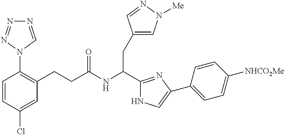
C1=CC(Cl)=CC(CCC(NC(C2=NC(C3=CC=C([NHCO2Me])C=C3)=CN2)CC2=CN([Me])N=C2)=O)=C1N1C=NN=N1
